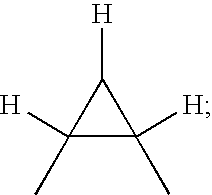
C1([H])(C)C([H])(C)C1[H]
